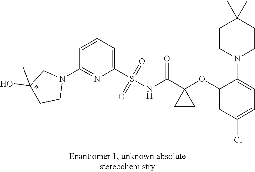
C1=CC=C(S(NC(C2(OC3=CC(Cl)=CC=C3N3CCC(C)(C)CC3)CC2)=O)(=O)=O)N=C1N1CC(O)(C)CC1
